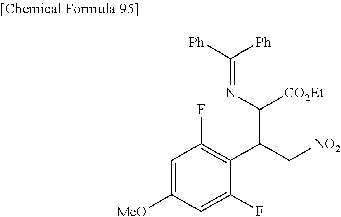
C1=C([MeO])C=C(F)C(C(C[NO2])C(N=C([Ph])[Ph])[CO2Et])=C1F
